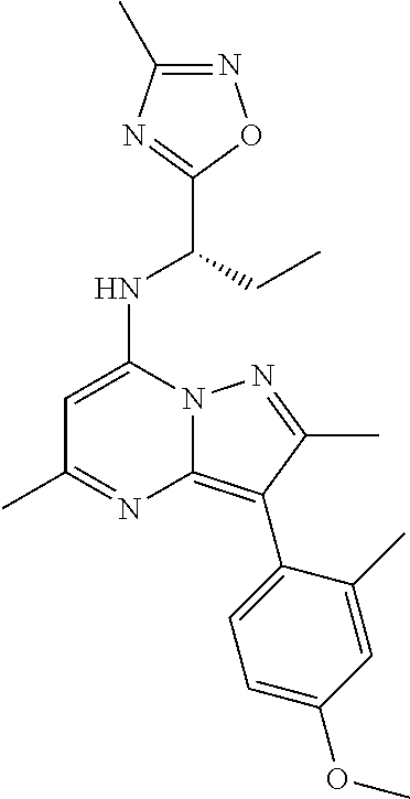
N1=C(C)N=C(C(CC)NC2=CC(C)=NC3=C(C4=CC=C(OC)C=C4C)C(C)=NN23)O1
